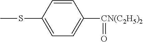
C1(SC)=CC=C([CN(C2H5)2]=O)C=C1
